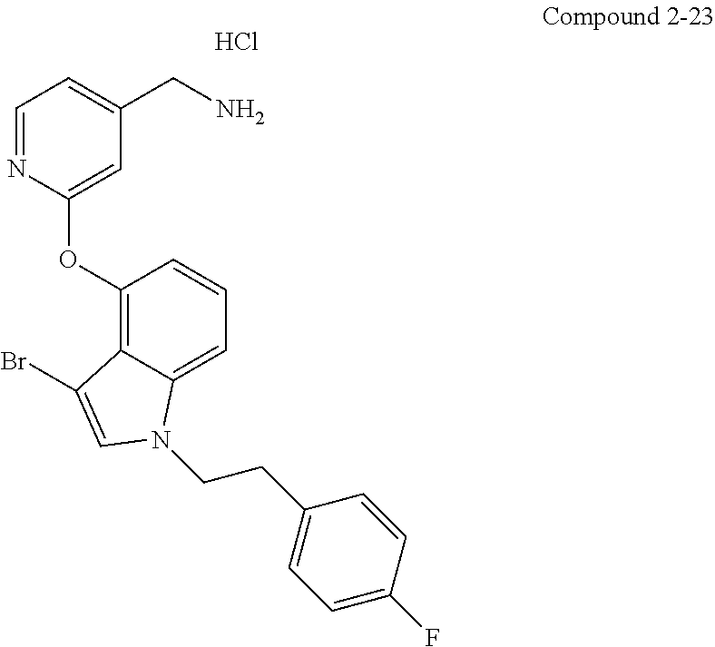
Cl.C1=NC(OC2=C3C(=CC=C2)N(CCC2=CC=C(F)C=C2)C=C3Br)=CC(CN)=C1
